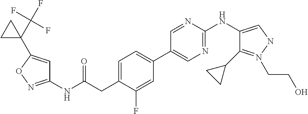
C1(NC(=O)CC2=CC=C(C3=CN=C(NC4=CNN(CCO)=C4C4CC4)N=C3)C=C2F)=NOC(C2(C(F)(F)F)CC2)=C1
